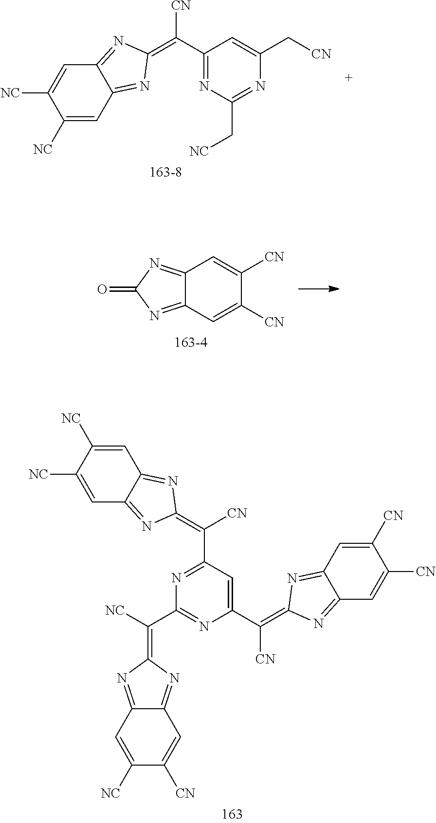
N1=C(C(=C2N=C3C=C([NC])C([NC])=CC3=N2)[CN])C=C(C[CN])N=C1C[NC].C1=C([CN])C([CN])=CC2=NC(=O)N=C12.C1(C(=C2N=C3C=C([CN])C([CN])=CC3=N2)[CN])=CC(C([CN])=C2N=C3C=C([NC])C([NC])=CC3=N2)=NC(C([NC])=C2N=C3C=C([CN])C([NC])=CC3=N2)=N1
